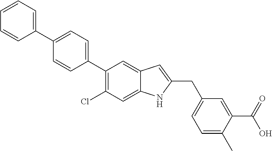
C1=CC=C(C2=CC=C(C3=C(Cl)C=C4C(=C3)C=C(CC3=CC=C(C)C(C(O)=O)=C3)N4)C=C2)C=C1
